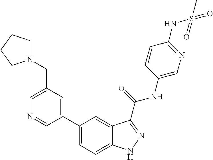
C1(CN2CCCC2)=CN=CC(C2=CC=C3C(=C2)C(C(NC2=CN=C(NS(C)(=O)=O)C=C2)=O)=NN3)=C1
